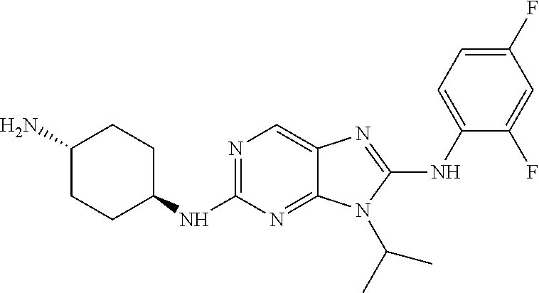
C1(NC2CCC(N)CC2)=NC=C2C(=N1)N(C(C)C)C(NC1=CC=C(F)C=C1F)=N2
